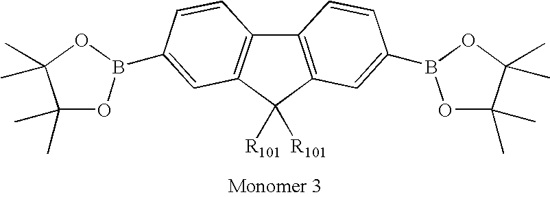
C12=C(C([R101])([R101])C3=C1C=CC(B1OC(C)(C)C(C)(C)O1)=C3)C=C(B1OC(C)(C)C(C)(C)O1)C=C2
